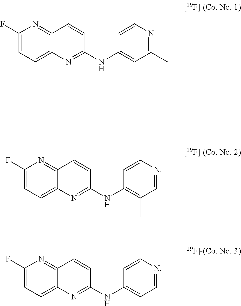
C1(F)=CC=C2C(=N1)C=CC(NC1=C(C)C=NC=C1)=N2.C1(F)=CC=C2C(=N1)C=CC(NC1=CC=NC=C1)=N2.C1(F)=CC=C2C(=N1)C=CC(NC1=CC(C)=NC=C1)=N2
